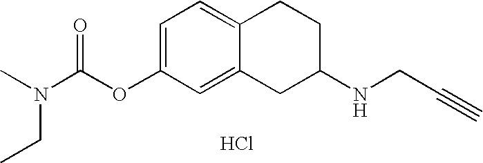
CN(C(OC1=CC=C2C(=C1)CC(NCC#C)CC2)=O)CC.Cl
